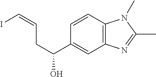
IC=CCC(C1=CC2=C(C=C1)N(C)C(C)=N2)O
